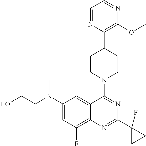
C1=NC(C2CCN(C3=NC(C4(F)CC4)=NC4=C(F)C=C(N(C)CCO)C=C43)CC2)=C(OC)N=C1
